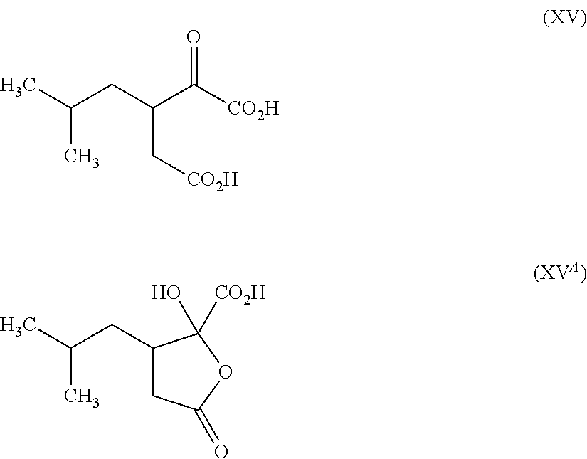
C(CC(C[CO2H])C([CO2H])=O)(C)C.C(CC1CC(=O)OC1([CO2H])O)(C)C
